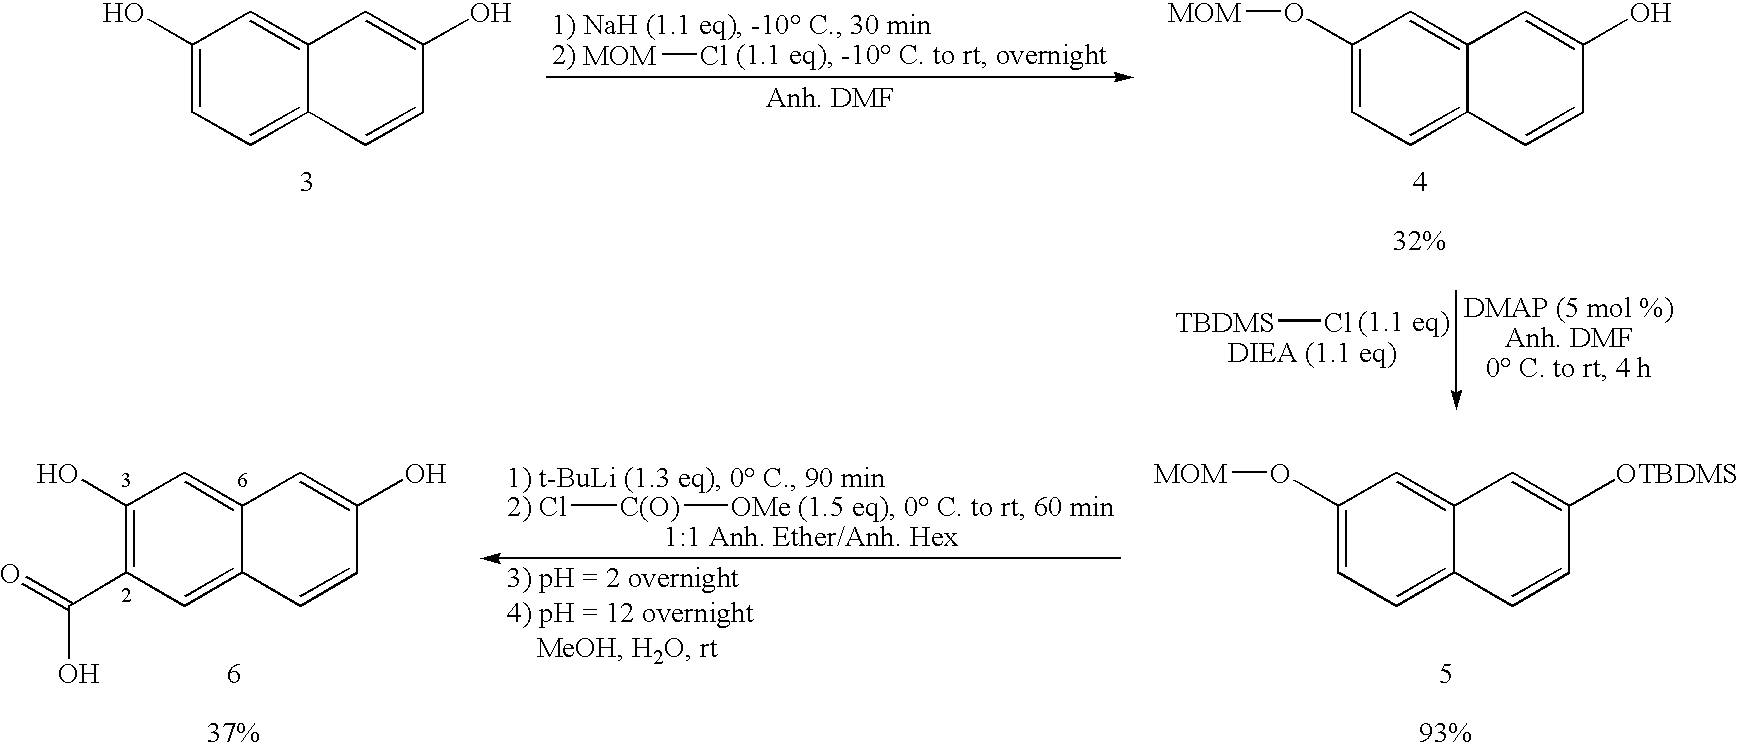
C1(O[MOM])=CC=C2C(=C1)C=C(O)C=C2.[TBDMS]Cl.[MOM]Cl.C1(O)=CC=C2C(=C1)C=C(O)C=C2.C1(O[MOM])=CC=C2C(=C1)C=C([OTBDMS])C=C2.C1(O)=C(C(=O)O)C=C2C(=C1)C=C(O)C=C2.Cl[C(O)][OMe]
